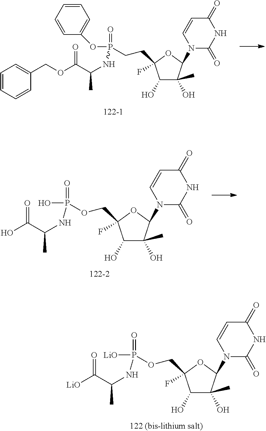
N1(C2C(C)(O)C(O)C(COP(=O)(NC(C([LiO])=O)C)[LiO])(F)O2)C(=O)NC(=O)C=C1.N1(C2C(C)(O)C(O)C(CCP(=O)(NC(C(OCC3=CC=CC=C3)=O)C)OC3=CC=CC=C3)(F)O2)C(=O)NC(=O)C=C1.N1(C2C(C)(O)C(O)C(COP(=O)(NC(C(O)=O)C)O)(F)O2)C(=O)NC(=O)C=C1
